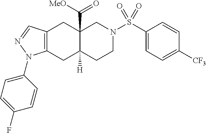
C1(S(N2CC3(C([MeO])=O)C([H])(CC2)CC2=C(C3)C=NN2C2=CC=C(F)C=C2)(=O)=O)=CC=C([CF3])C=C1
